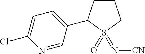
S1(=O)(=N[CN])CCCC1C1=CC=C(Cl)N=C1
